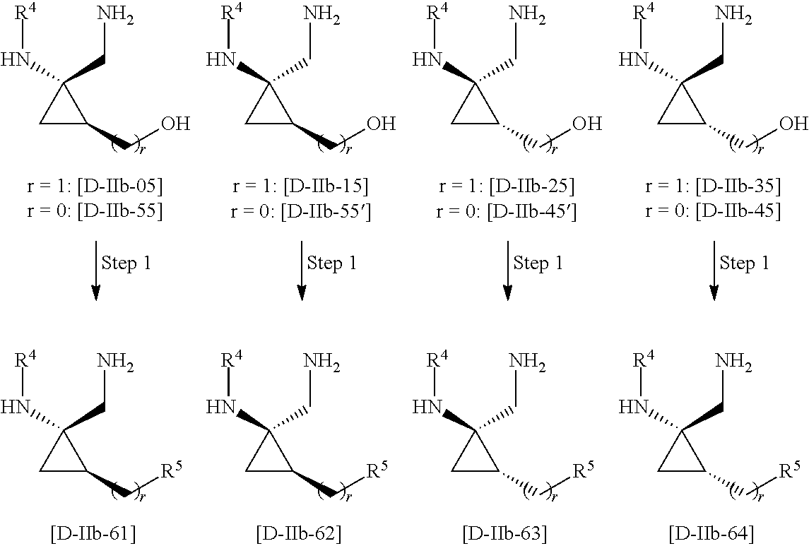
C1C(CO)C1(N[R4])CN.C1C(CO)C1(N[R4])CN.C1C(CO)C1(N[R4])CN.C1C(CO)C1(N[R4])CN.C1C(C[R5])C1(N[R4])CN.C1C(C[R5])C1(N[R4])CN.C1C(C[R5])C1(N[R4])CN.C1C(C[R5])C1(N[R4])CN
